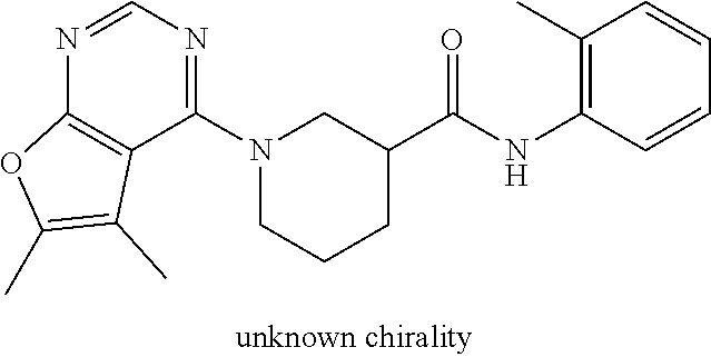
C1(C)=C(NC(C2CN(C3=NC=NC4=C3C(C)=C(C)O4)CCC2)=O)C=CC=C1
